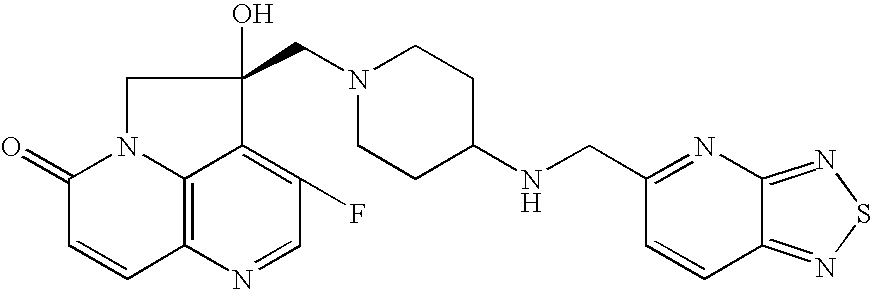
C12=C3N(C(=O)C=C1)CC(O)(CN1CCC(NCC4=NC5=NSN=C5C=C4)CC1)C3=C(F)C=N2
